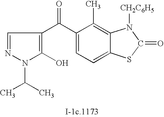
C1=NN(C(C)C)C(O)=C1C(C1=CC=C2C(=C1C)N([CH2C6H5])C(=O)S2)=O
